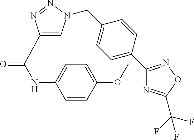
N1=NC(C(=O)NC2=CC=C(OC)C=C2)=CN1CC1=CC=C(C2=NOC(C(F)(F)F)=N2)C=C1
